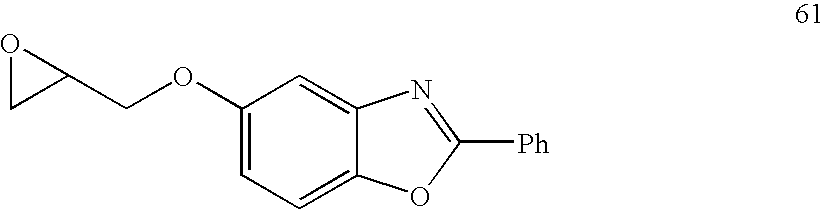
C1(OCC2OC2)=CC=C2C(=C1)N=C([Ph])O2
